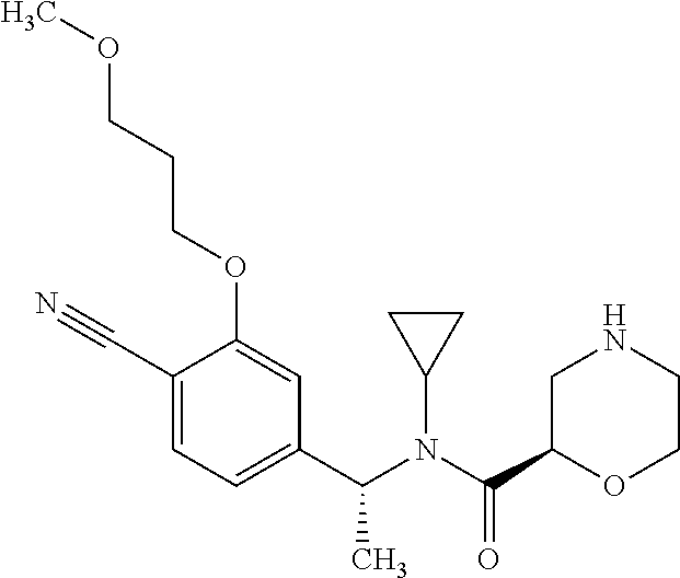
C1(C#N)=CC=C(C(N(C(C2OCCNC2)=O)C2CC2)C)C=C1OCCCOC
